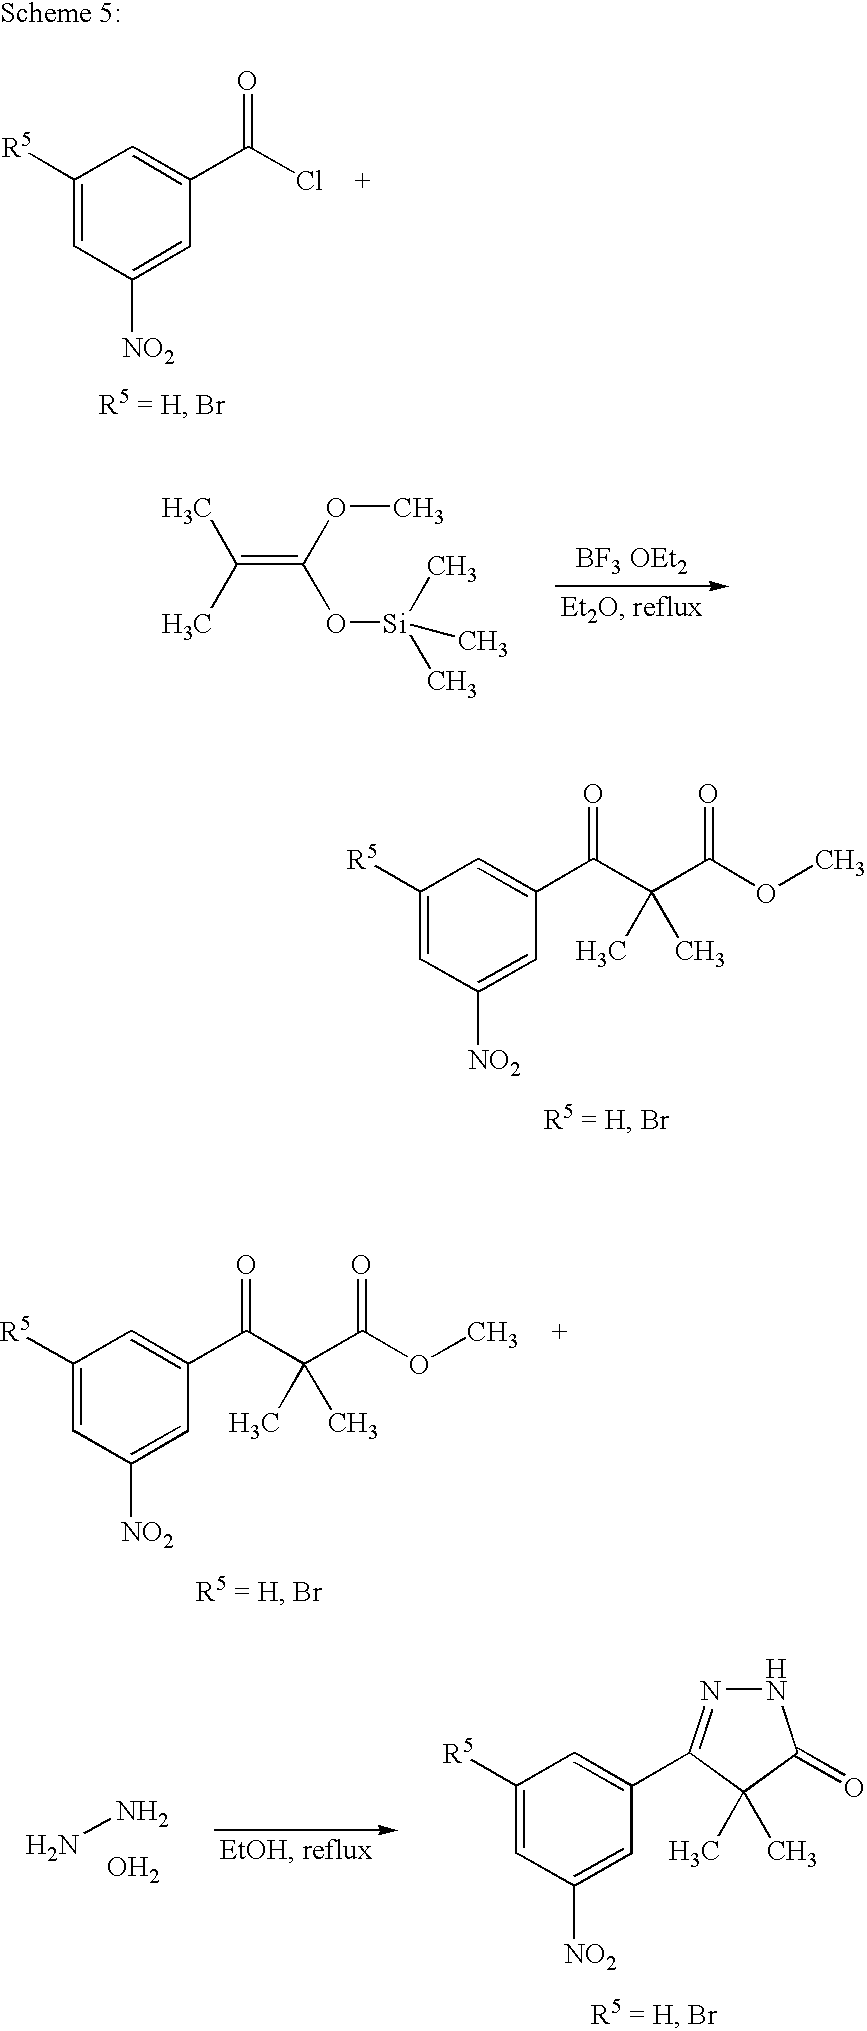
[BF3 OEt2].C(=C(OC)O[Si](C)(C)C)(C)C.C1([R5])=CC([NO2])=CC(C(C(C(OC)=O)(C)C)=O)=C1.C1([R5])=CC([NO2])=CC(C(C(C(OC)=O)(C)C)=O)=C1.NN.O.C1([R5])=CC([NO2])=CC(C2=NNC(=O)C2(C)C)=C1.C1([R5])=CC([NO2])=CC(C(Cl)=O)=C1
